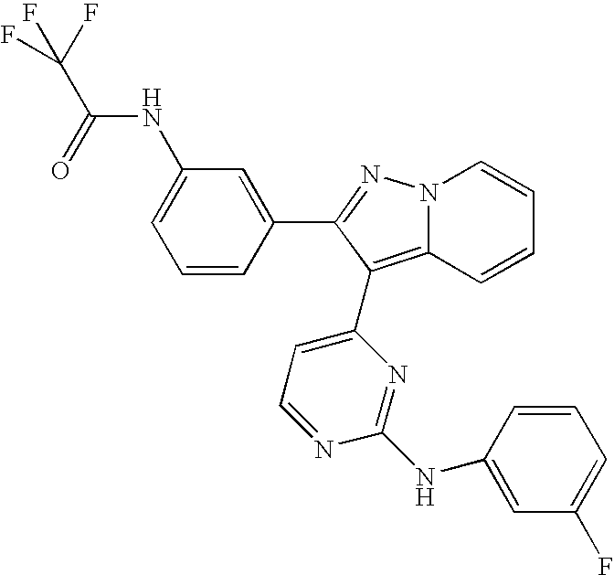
C(=O)(NC1=CC=CC(C2=NN3C(=C2C2=CC=NC(NC4=CC(F)=CC=C4)=N2)C=CC=C3)=C1)C(F)(F)F
